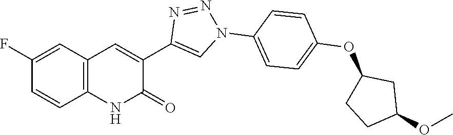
C1=CC2=C(C=C1F)C=C(C1=CN(C3=CC=C(OC4CCC(OC)C4)C=C3)N=N1)C(=O)N2
